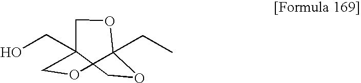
O1CC2(CO)COC1(CC)OC2
